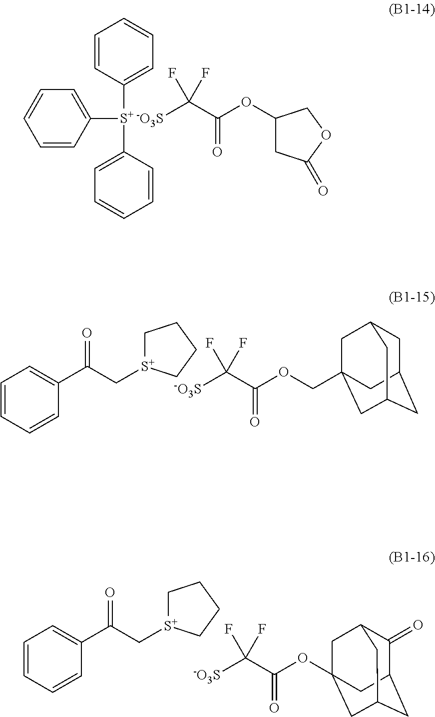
C1=CC=CC(C(C[S+]2CCCC2)=O)=C1.C(C(OCC12CC3CC(CC(C1)C3)C2)=O)(F)(F)[-O3S].C1=CC=CC(C(C[S+]2CCCC2)=O)=C1.C(C(OC12CC3C(=O)C(CC(C1)C3)C2)=O)(F)(F)[-O3S].C1=CC([S+ -O3S](C2=CC=CC=C2)(C2=CC=CC=C2)C(C(OC2CC(=O)OC2)=O)(F)F)=CC=C1
